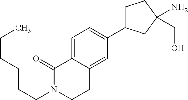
C1=C2C(=CC(C3CCC(CO)(N)C3)=C1)CCN(CCCCCC)C2=O
